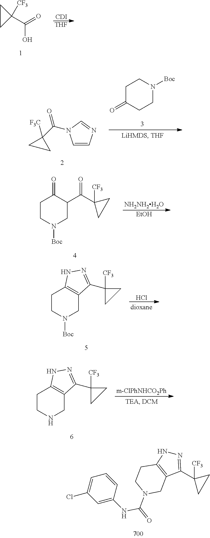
C1CC1(C(=O)O)[CF3].[CDI].[THF].C1=CN=CN1C(=O)C1([F3C])CC1.C1C(=O)CCN([Boc])C1.C1CN([Boc])CC(C(C2([CF3])CC2)=O)C1=O.[NH2NH2H2O].[EtOH].C1CN([Boc])CC2=C1NN=C2C1([CF3])CC1.Cl.C1CNCC2=C1NN=C2C1([CF3])CC1.[m-ClPhNHCO2Ph].N1=C(C2([CF3])CC2)C2=C(N1)CCN(C(NC1=CC(Cl)=CC=C1)=O)C2
